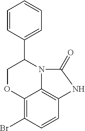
C12=C(Br)C=CC3=C1N(C(C1=CC=CC=C1)CO2)C(=O)N3
